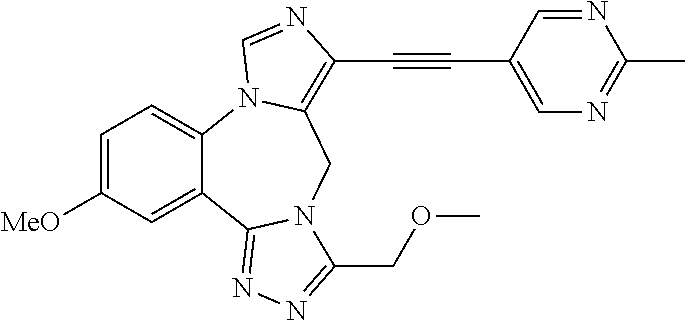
C1=C([MeO])C=C2C(=C1)N1C(=C(C#CC3=CN=C(C)N=C3)N=C1)CN1C2=NN=C1COC
